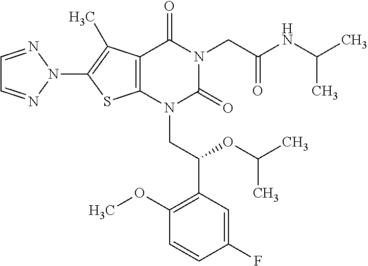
C12=C(C(C)=C(N3N=CC=N3)S1)C(=O)N(CC(=O)NC(C)C)C(=O)N2CC(C1=C(OC)C=CC(F)=C1)OC(C)C
